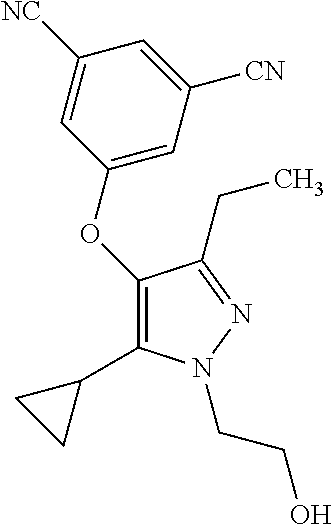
N1(CCO)N=C(CC)C(OC2=CC([CN])=CC([NC])=C2)=C1C1CC1
